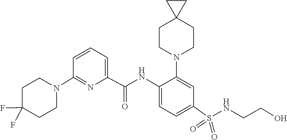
C1C(F)(F)CCN(C2=NC(C(NC3=CC=C(S(NCCO)(=O)=O)C=C3N3CCC4(CC3)CC4)=O)=CC=C2)C1
